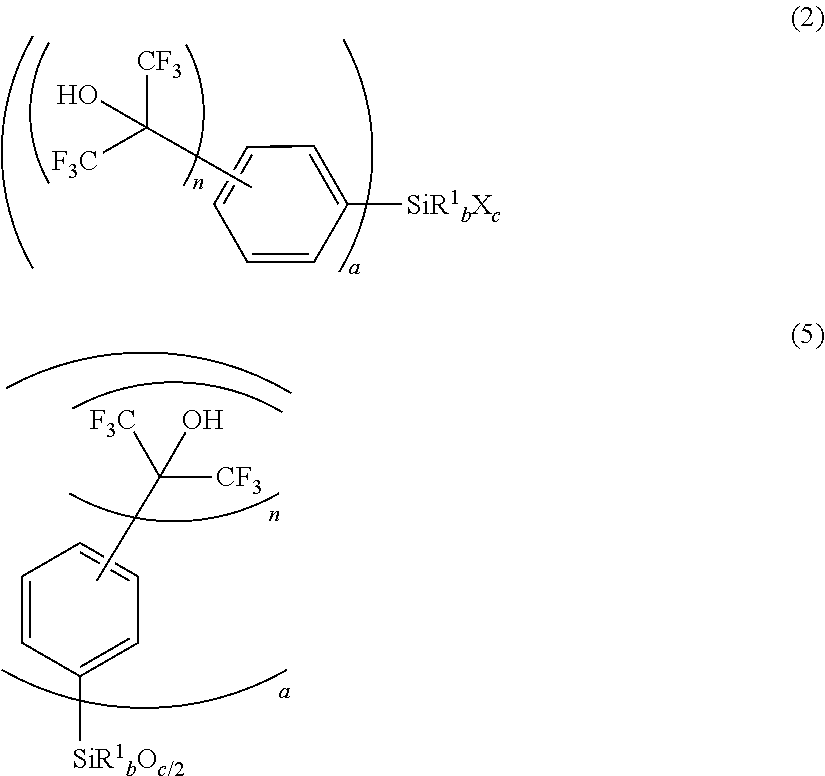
C1=C([SiR1bXc])C=CC=C1.CC([F3C])([CF3])O.C1=CC([SiR1bOc/2])=CC=C1.CC([F3C])([CF3])O
